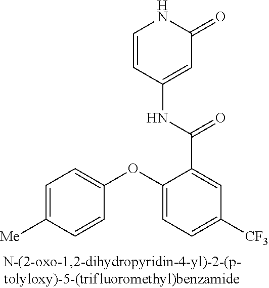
C1=CC(NC(C2=CC([CF3])=CC=C2OC2=CC=C([Me])C=C2)=O)=CC(=O)N1
